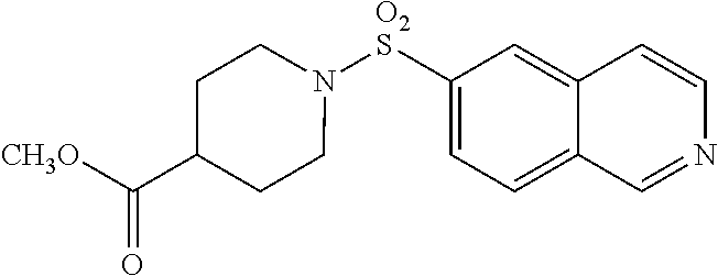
C1([O2S]N2CCC(C([CH3O])=O)CC2)=CC=C2C(=C1)C=CN=C2
